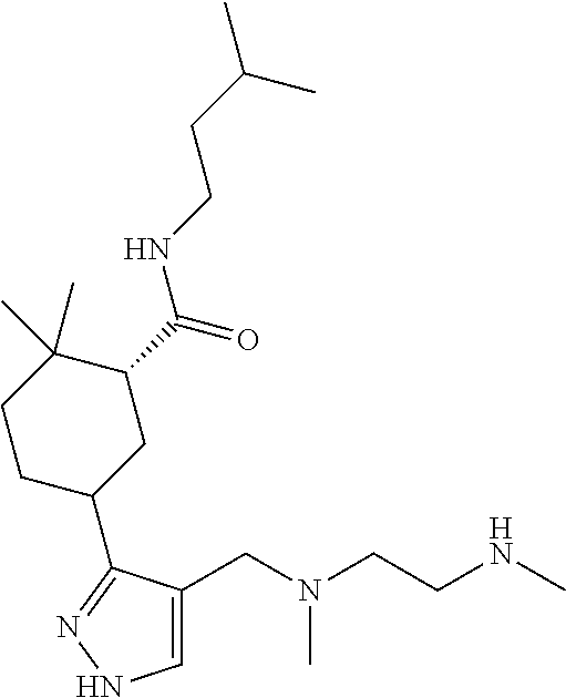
C1=C(CN(C)CCNC)C(C2CC(C(NCCC(C)C)=O)C(C)(C)CC2)=NN1
